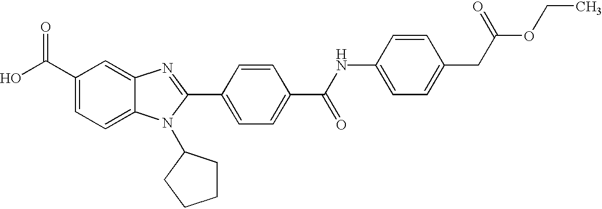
C1(C(O)=O)=CC=C2C(=C1)N=C(C1=CC=C(C(NC3=CC=C(CC(OCC)=O)C=C3)=O)C=C1)N2C1CCCC1
